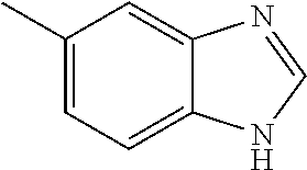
C12=CC(C)=CC=C1NC=N2
